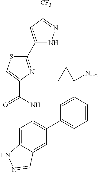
C1(C2=NC(C(NC3=C(C4=CC=CC(C5(N)CC5)=C4)C=C4C(=C3)NN=C4)=O)=CS2)=CC([CF3])=NN1
